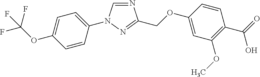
N1=CN(C2=CC=C(OC(F)(F)F)C=C2)N=C1COC1=CC(OC)=C(C(=O)O)C=C1
